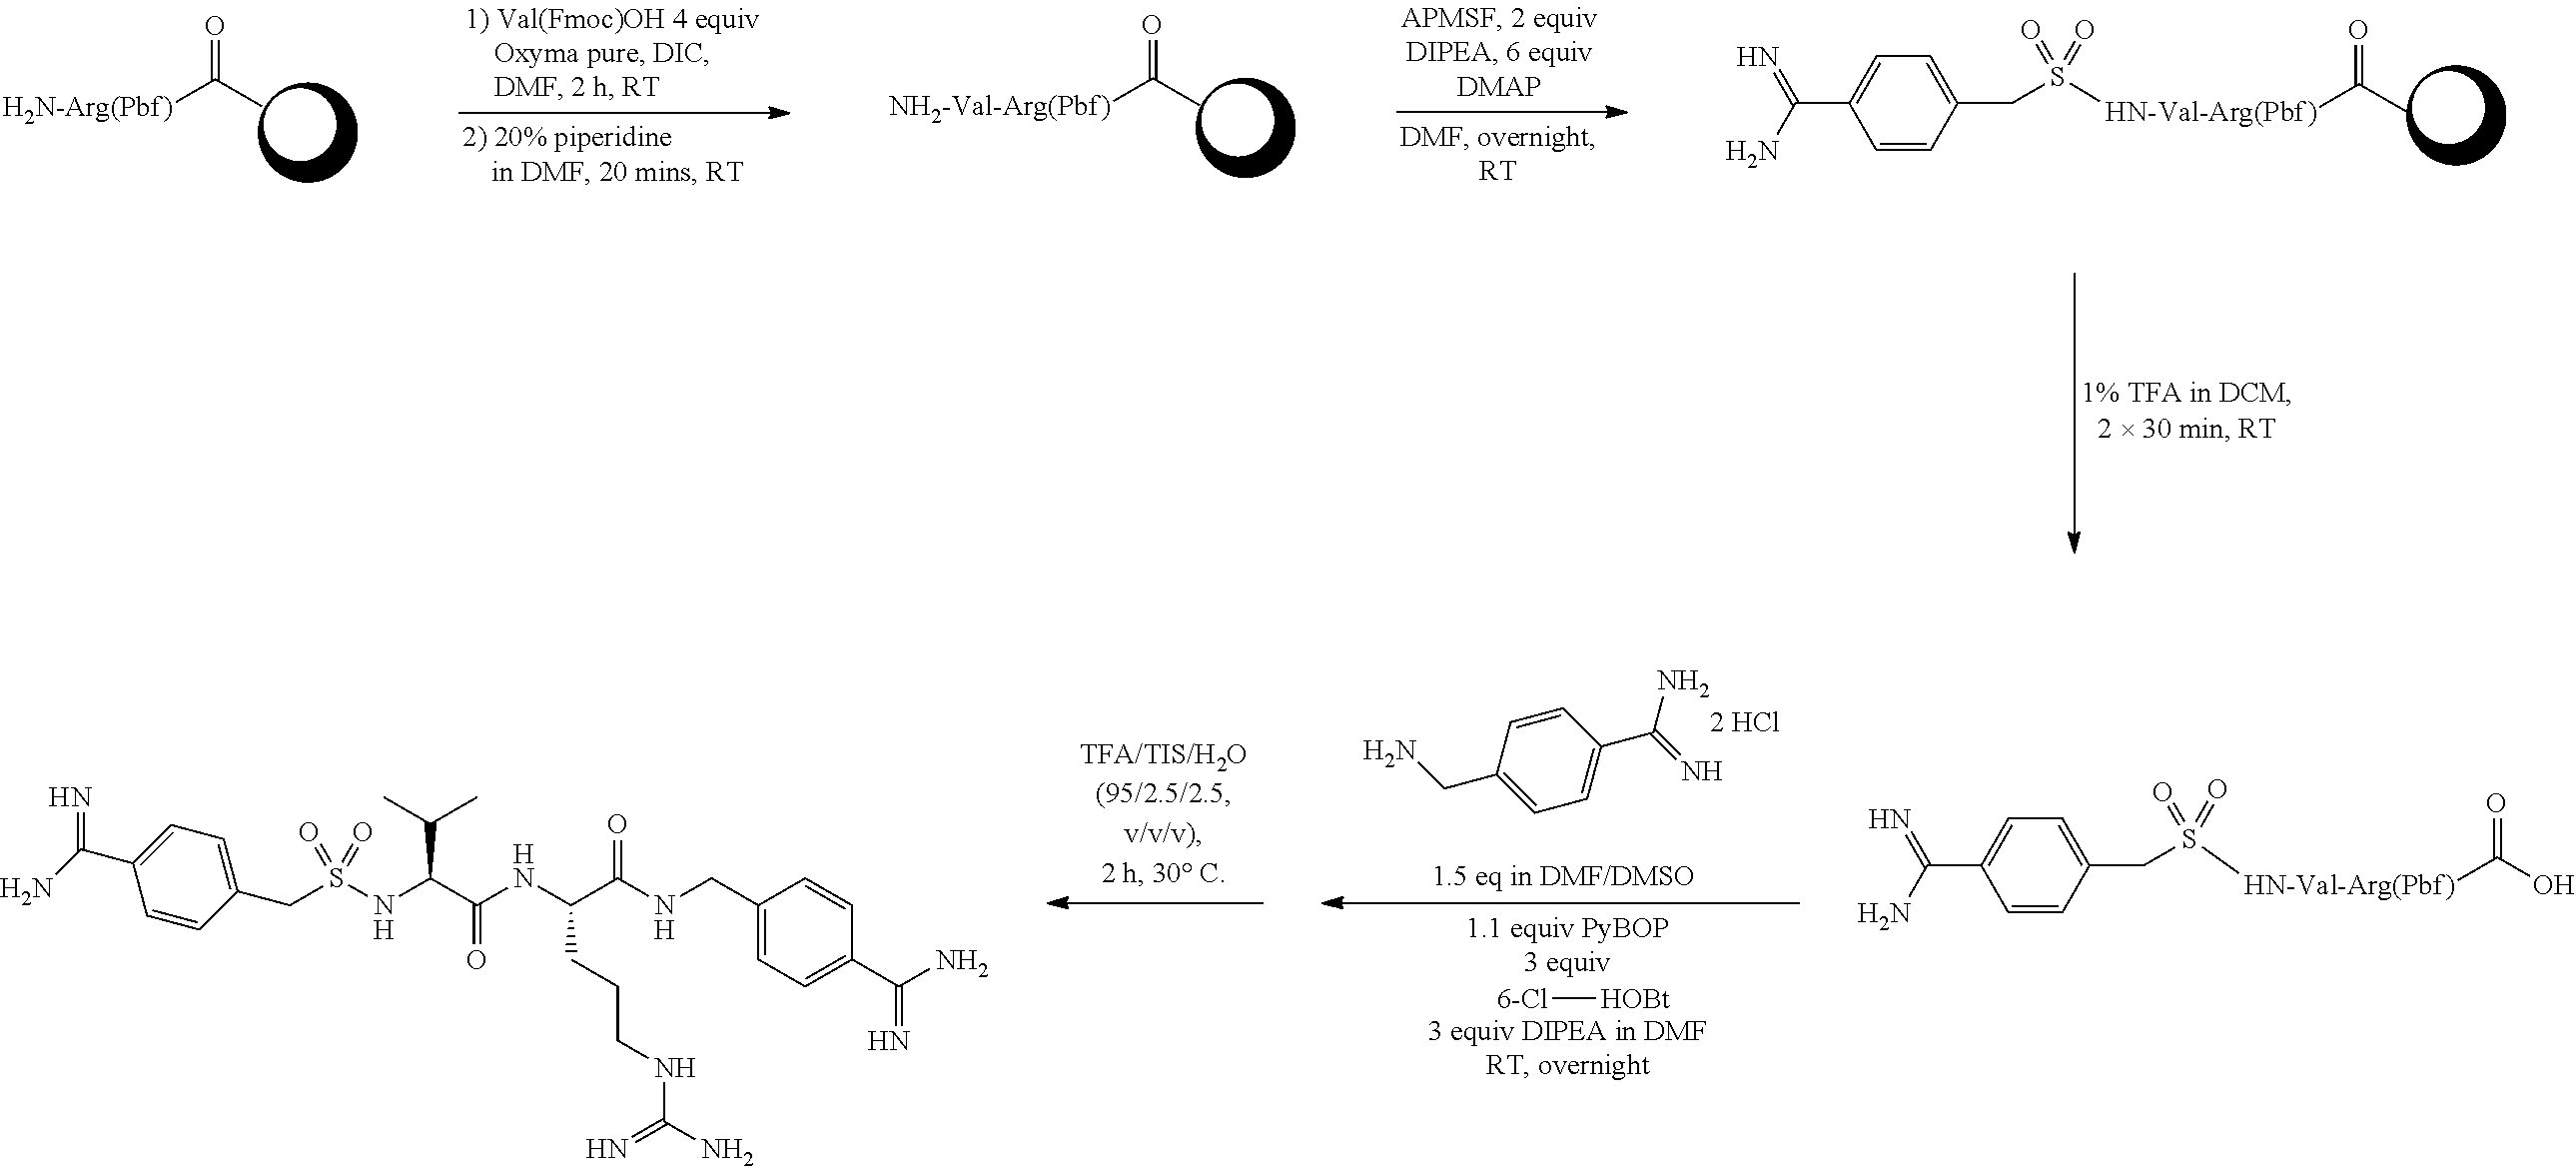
CC([H2N-Arg(Pbf)])=O.CC([NH2-Val-Arg(Pbf)])=O.CC([HN-Val-Arg(Pbf)]S(CC1=CC=C(C(N)=N)C=C1)(=O)=O)=O.C1=CC(C(N)=N)=CC=C1CN.OC([HN-Val-Arg(Pbf)]S(CC1=CC=C(C(N)=N)C=C1)(=O)=O)=O.C1=CC(CS(=O)(NC(C(C)C)C(=O)NC(C(=O)NCC2=CC=C(C(=N)N)C=C2)CCCNC(=N)N)=O)=CC=C1C(N)=N.[6-Cl][HOBt]
